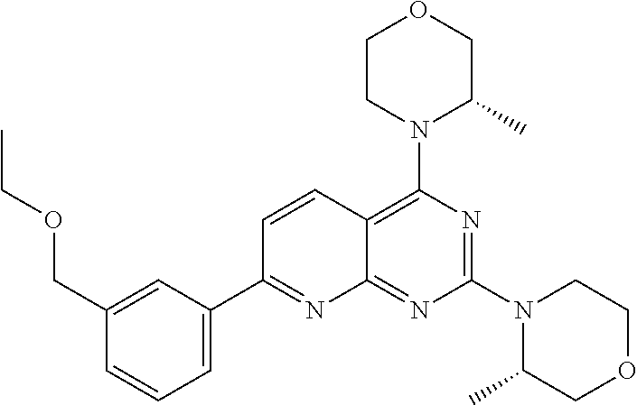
C1(COCC)=CC(C2=NC3=NC(N4C(C)COCC4)=NC(N4C(C)COCC4)=C3C=C2)=CC=C1
